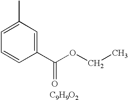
C1(C)=CC=CC(C(OCC)=O)=C1.[C9H9O2]
